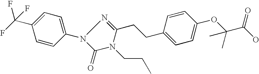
C1=C(C(F)(F)F)C=CC(N2C(=O)N(CCC)C(CCC3=CC=C(OC(C(O)=O)(C)C)C=C3)=N2)=C1
